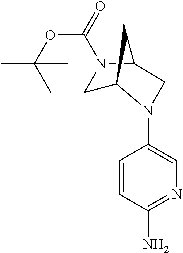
C1=CC(N)=NC=C1N1CC2N(C(=O)OC(C)(C)C)CC1C2
